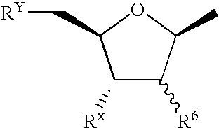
C1([Rx])C([R6])C(C)OC1C[RY]
